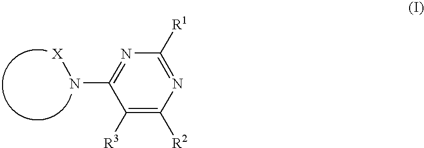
C1([R3])=C([R2])N=C([R1])N=C1N[X]
